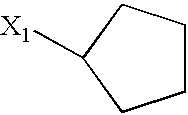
C1CCC([X1])C1
